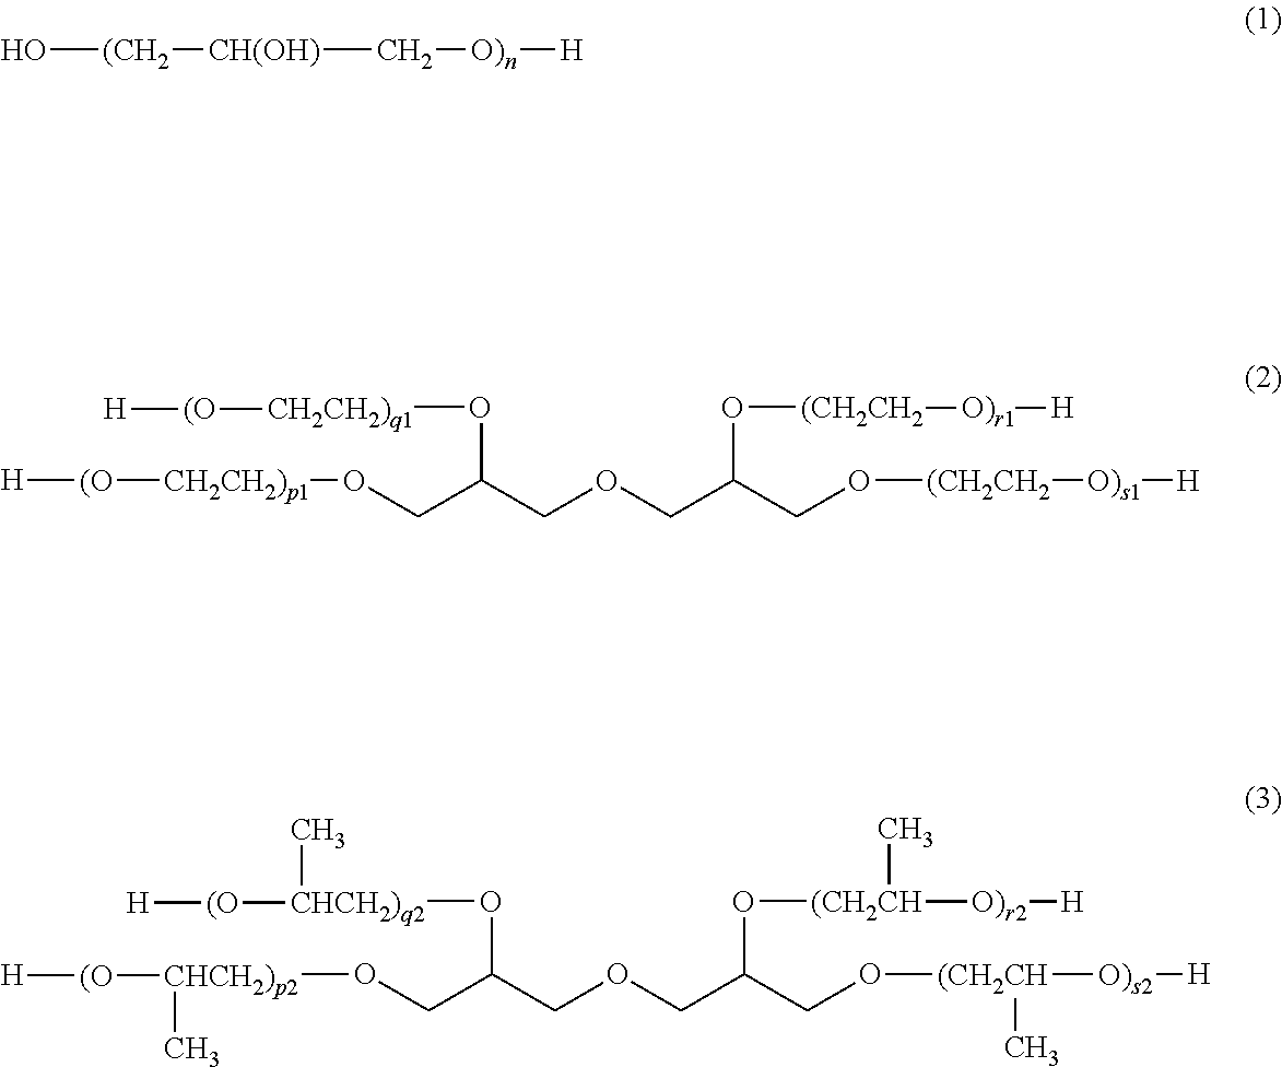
O[(CH2][CH(OH)]C[O)n][H].[H][(O][CH2CH2)p1]OCC(COCC(CO[(CH2CH2][O)s1][H])O[(CH2CH2][O)r1][H])O[CH2CH2)q1][(O][H].O(CC(COCC(CO[(CH2CH]([O)s2][H])C)O[(CH2CH]([O)r2][H])C)O[CHCH2)q2]([(O][H])C)[CHCH2)p2]([(O][H])C
